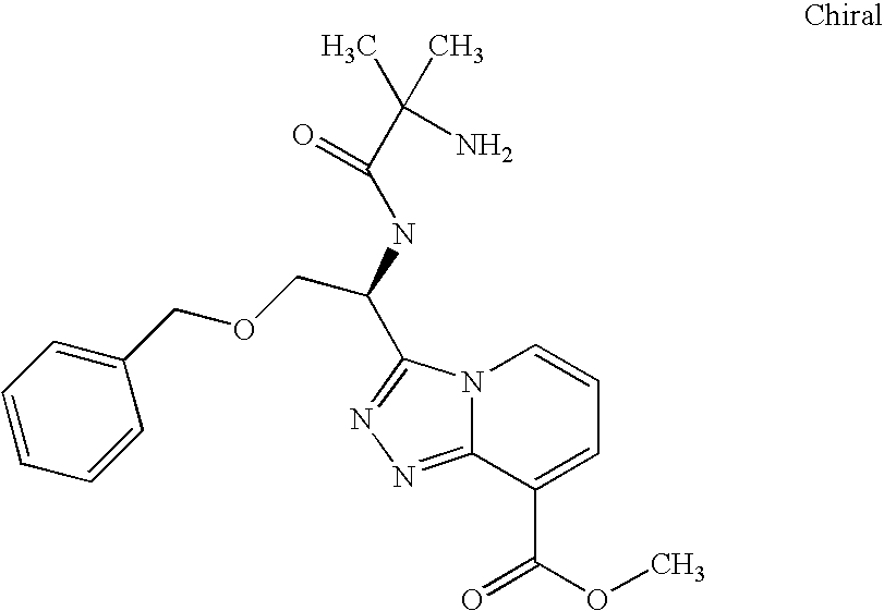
N12C(=NN=C1C(NC(C(C)(C)N)=O)COCC1=CC=CC=C1)C(C(OC)=O)=CC=C2
